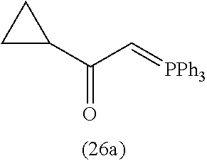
C(=O)(C1CC1)C=[PPh3]
